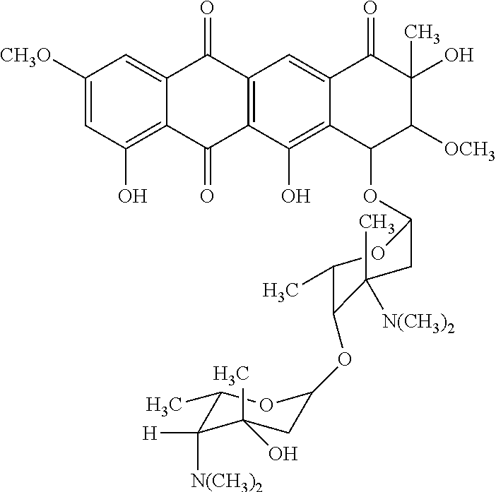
C1([CH3O])=CC(O)=C2C(=C1)C(=O)C1=C(C2=O)C(O)=C2C(=C1)C(=O)C(O)(C)C([OCH3])C2OC1CC(C)([N(CH3)2])C(OC2CC(C)(O)C([H])([N(CH3)2])C(C)O2)C(C)O1
